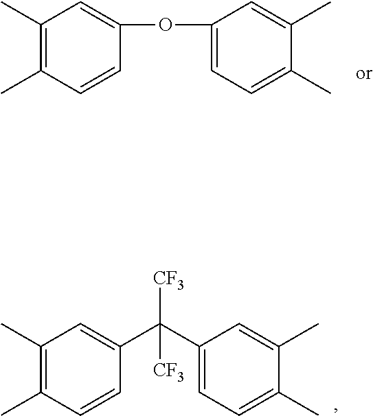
C1(C)=C(C)C=CC(OC2=CC=C(C)C(C)=C2)=C1.C1(C)=C(C)C=CC(C(C2=CC=C(C)C(C)=C2)([CF3])[CF3])=C1
